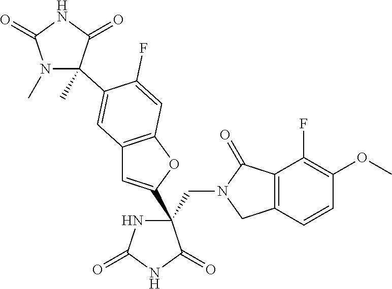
C(C1(C2=CC3=C(O2)C=C(F)C(C2(C)N(C)C(=O)NC2=O)=C3)NC(=O)NC1=O)N1CC2=C(C1=O)C(F)=C(OC)C=C2
